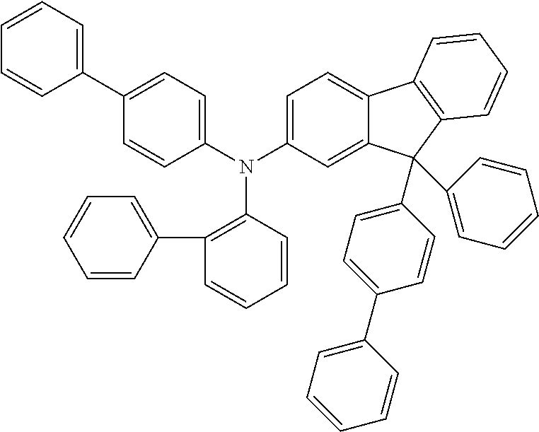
C1=C(N(C2=C(C3=CC=CC=C3)C=CC=C2)C2=CC=C(C3=CC=CC=C3)C=C2)C=C2C(=C1)C1=C(C2(C2=CC=C(C3=CC=CC=C3)C=C2)C2=CC=CC=C2)C=CC=C1
